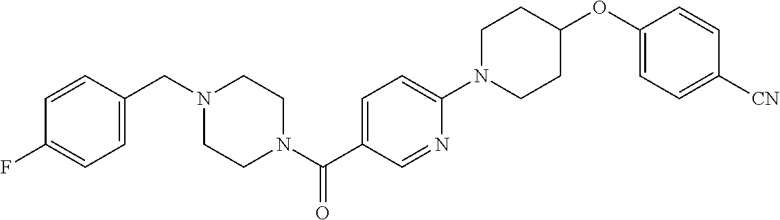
C1=CC(CN2CCN(C(C3=CC=C(N4CCC(OC5=CC=C([CN])C=C5)CC4)N=C3)=O)CC2)=CC=C1F
